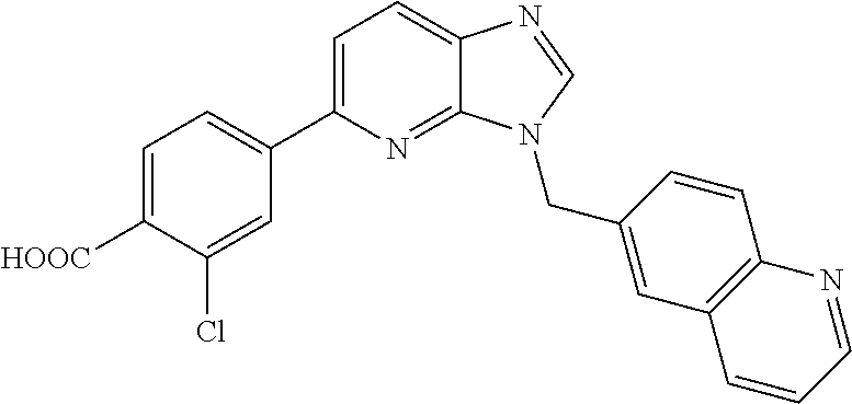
C1=C(C2=CC=C([HOOC])C(Cl)=C2)N=C2C(=C1)N=CN2CC1=CC2=C(C=C1)N=CC=C2
